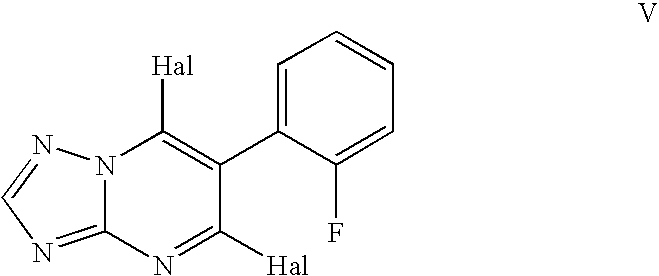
N12C(=NC=N1)N=C([Hal])C(C1=CC=CC=C1F)=C2[Hal]
